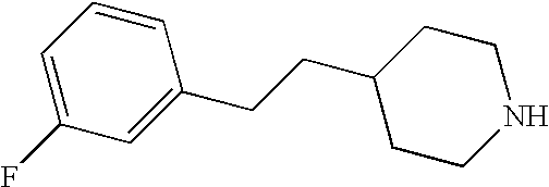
C1=C(F)C=C(CCC2CCNCC2)C=C1
